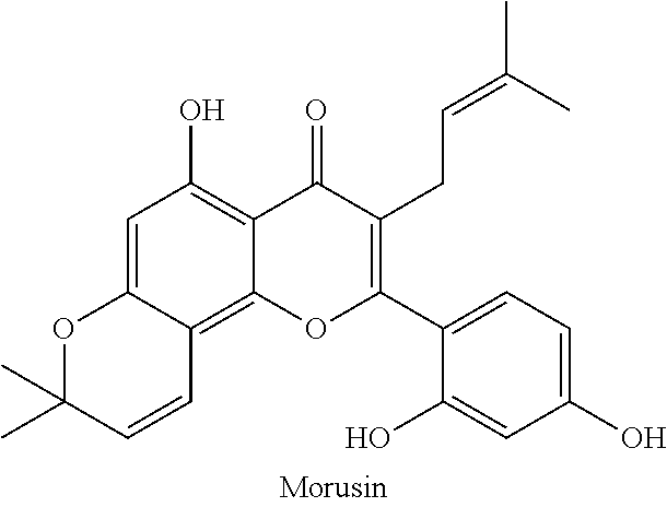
C1=C2C(=C3C(=C1O)C(=O)C(CC=C(C)C)=C(C1=CC=C(O)C=C1O)O3)C=CC(C)(C)O2
